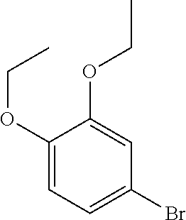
C1(OCC)=CC=C(Br)C=C1OCC
